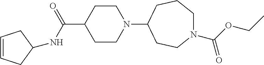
C1CN(C2CCN(C(OCC)=O)CCC2)CCC1C(=O)NC1CC=CC1
